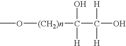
CO[(CH2)n]C(O)([H])C([H])([H])O
